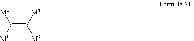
C(=C([M4])[M3])([M1])[M2]
